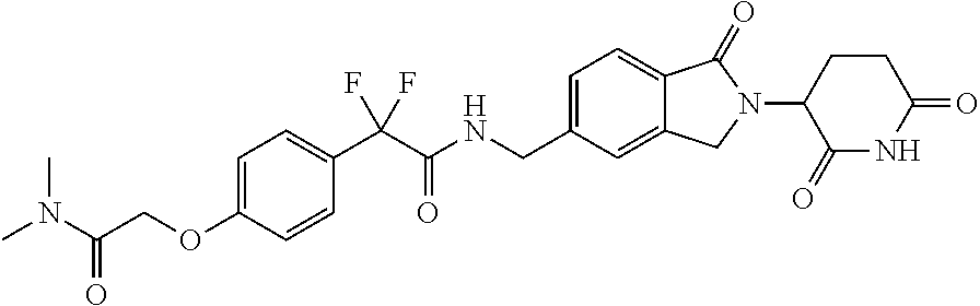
C1=C(OCC(N(C)C)=O)C=CC(C(C(=O)NCC2=CC=C3C(=C2)CN(C2C(=O)NC(=O)CC2)C3=O)(F)F)=C1
